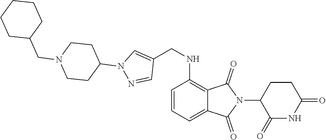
C12=CC=CC(NCC3=CN(C4CCN(CC5CCCCC5)CC4)N=C3)=C1C(=O)N(C1C(=O)NC(=O)CC1)C2=O
